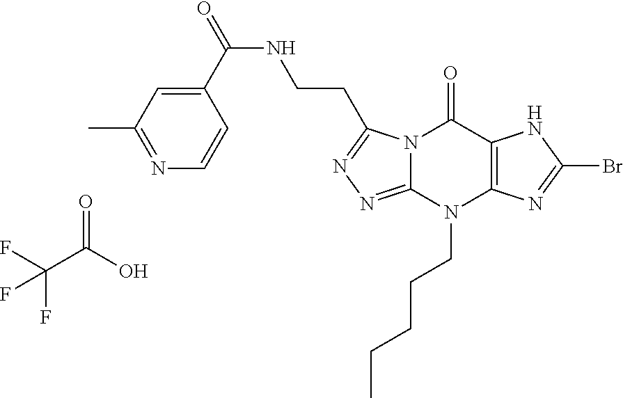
C(C(O)=O)(F)(F)F.N12C(=NN=C1CCNC(=O)C1=CC(C)=NC=C1)N(CCCCC)C1=C(C2=O)NC(Br)=N1
